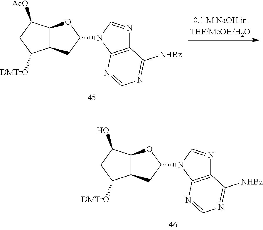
C1C([DMTrO])C2C(C1O)OC(N1C=NC3=C1N=CN=C3[NHBz])C2.C1C([DMTrO])C2C(C1[AcO])OC(N1C=NC3=C1N=CN=C3[NHBz])C2
